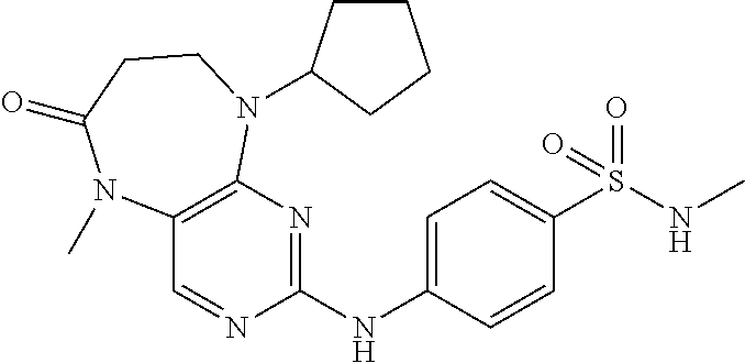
N(C1=NC2=C(C=N1)N(C)C(=O)CCN2C1CCCC1)C1=CC=C(S(NC)(=O)=O)C=C1
